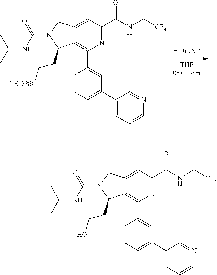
C12=C(C3=CC(C4=CC=CN=C4)=CC=C3)N=C(C(NC[CF3])=O)C=C1CN(C(NC(C)C)=O)C2CC[TBDPSO].C12=C(C3=CC(C4=CC=CN=C4)=CC=C3)N=C(C(NC[CF3])=O)C=C1CN(C(NC(C)C)=O)C2CCO
